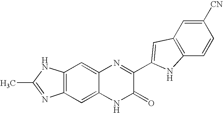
C1=C2C(=CC3=C1N=C(C)N3)N=C(C1=CC3=C(C=CC([CN])=C3)N1)C(=O)N2
